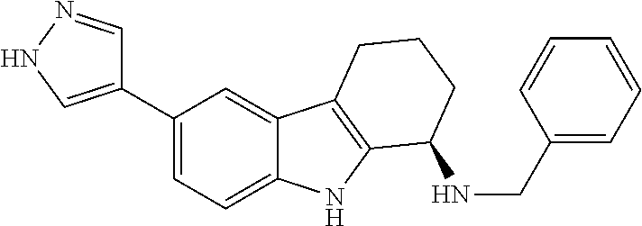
C1(C2=CNN=C2)=CC=C2C(=C1)C1=C(N2)C(NCC2=CC=CC=C2)CCC1
